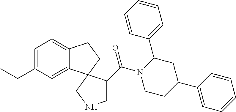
C1=CC(C2N(C(=O)C3CNCC34C3=CC(CC)=CC=C3CC4)CCC(C3=CC=CC=C3)C2)=CC=C1
